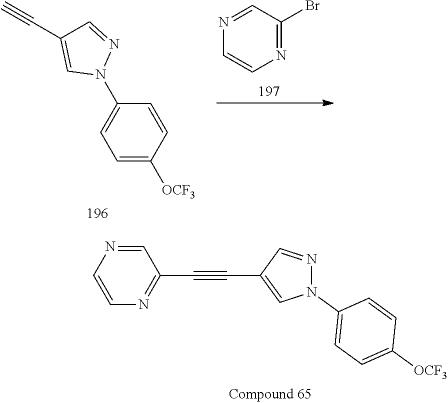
C1=NC=CN=C1C#CC1=CN(C2=CC=C([OCF3])C=C2)N=C1.C1=C([OCF3])C=CC(N2N=CC(C#C)=C2)=C1.C1(Br)=NC=CN=C1
